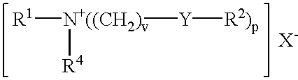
[X-].[R1][N+((CH2)v]([R4])[Y][R2)p]
